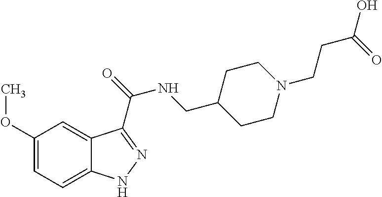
C1(OC)=CC=C2C(=C1)C(C(=O)NCC1CCN(CCC(O)=O)CC1)=NN2
